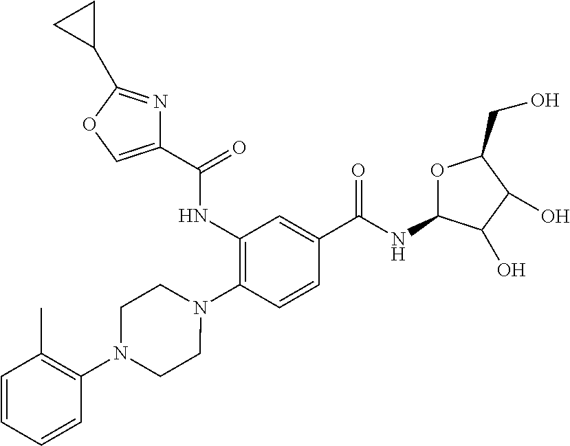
C1(NC(=O)C2=COC(C3CC3)=N2)=C(N2CCN(C3=C(C)C=CC=C3)CC2)C=CC(C(NC2OC(CO)C(O)C2O)=O)=C1
